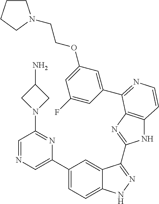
C1(C2=CN=CC(N3CC(N)C3)=N2)=CC=C2C(=C1)C(C1=NC3=C(N1)C=CN=C3C1=CC(OCCN3CCCC3)=CC(F)=C1)=NN2
